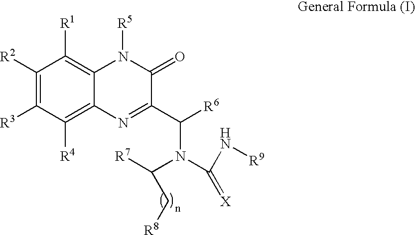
C1([R2])=C([R3])C([R4])=C2C(=C1[R1])N([R5])C(=O)C(C([R6])N(C(=[X])N[R9])C(C[R8])[R7])=N2
